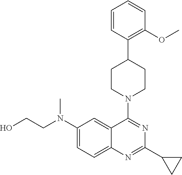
C1(N(CCO)C)=CC=C2C(=C1)C(N1CCC(C3=C(OC)C=CC=C3)CC1)=NC(C1CC1)=N2
